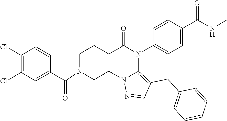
C1(Cl)=C(Cl)C=C(C(=O)N2CC3=C(CC2)C(=O)N(C2=CC=C(C(NC)=O)C=C2)C2=C(CC4=CC=CC=C4)C=NN32)C=C1
